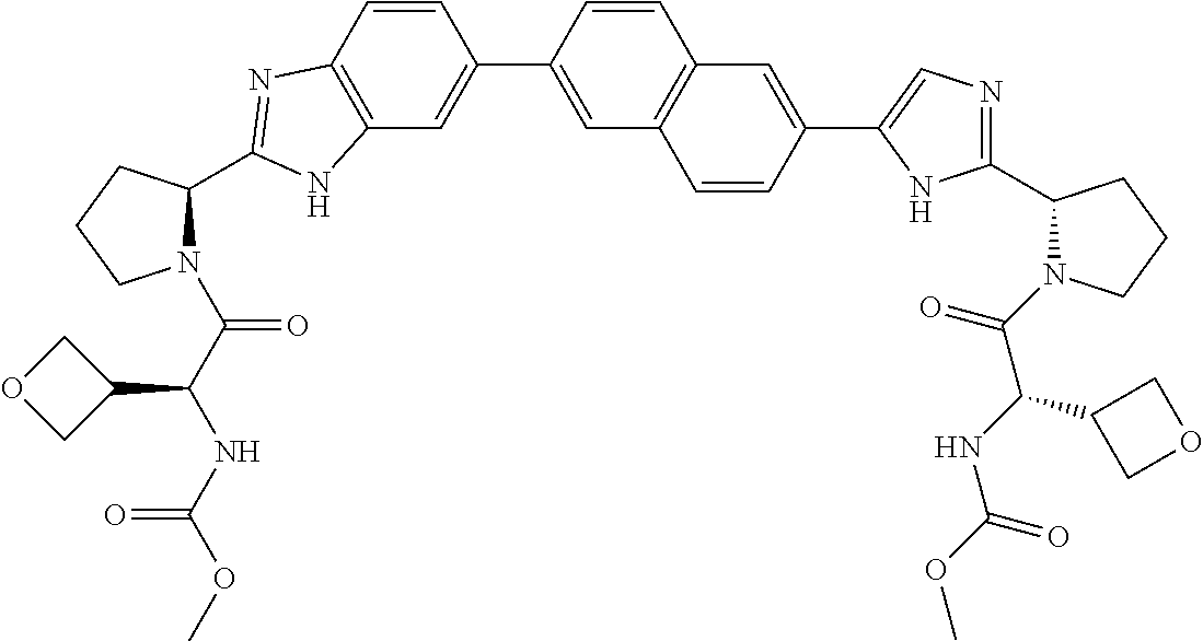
C12=C(C=CC(C3=CC4=C(C=C3)C=C(C3=CN=C(C5N(C(C(C6COC6)NC(=O)OC)=O)CCC5)N3)C=C4)=C1)N=C(C1N(C(C(NC(OC)=O)C3COC3)=O)CCC1)N2
